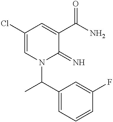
C1(Cl)=CN(C(C2=CC=CC(F)=C2)C)C(=N)C(C(N)=O)=C1
